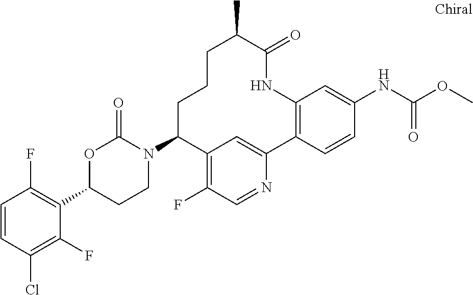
C1=CC(Cl)=C(F)C(C2CCN(C3C4=C(F)C=NC(=C4)C4=C(C=C(NC(=O)OC)C=C4)NC(=O)C(C)CCC3)C(=O)O2)=C1F
